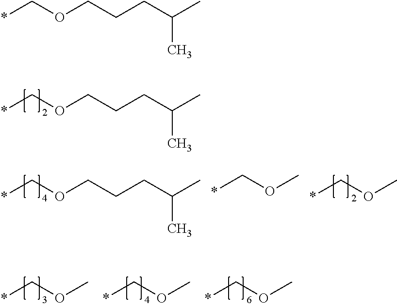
*COCCCC(C)C.*COC.*COC.*COC.*COCCCC(C)C.*COC.*COC.*COCCCC(C)C
